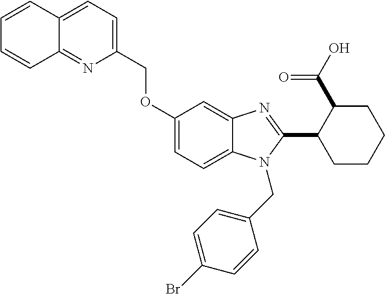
C1=CC2=CC=C(COC3=CC=C4C(=C3)N=C(C3CCCCC3C(O)=O)N4CC3=CC=C(Br)C=C3)N=C2C=C1
